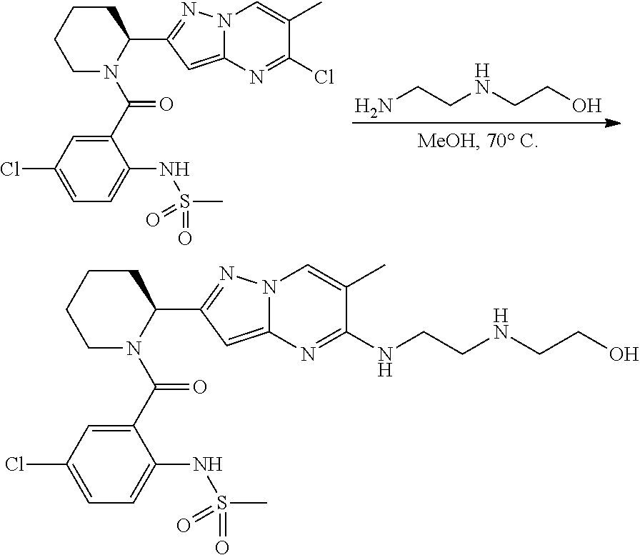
NCCNCCO.C1(C(N2C(C3=NN4C(=C3)N=C(Cl)C(C)=C4)CCCC2)=O)=CC(Cl)=CC=C1NS(C)(=O)=O.C1(C(N2C(C3=NN4C(=C3)N=C(NCCNCCO)C(C)=C4)CCCC2)=O)=CC(Cl)=CC=C1NS(C)(=O)=O
